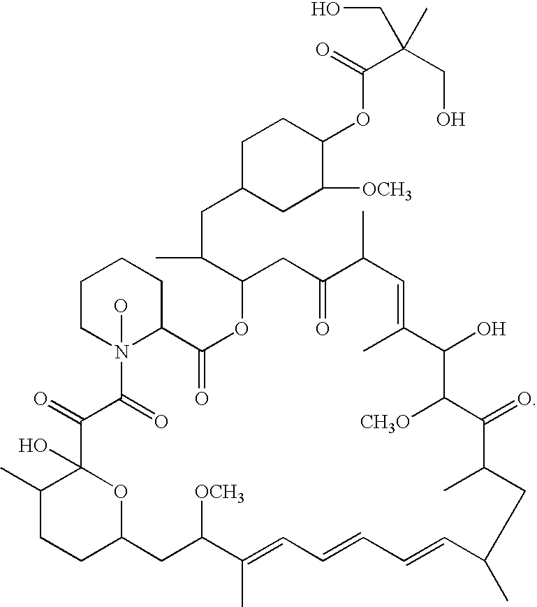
C1C(CC(C2OC(=O)C3CCCCN3(O)C(=O)C(=O)C3(O)C(C)CCC(O3)CC([OCH3])C(C)=CC=CC=CC(C)CC(C)C(=O)C([CH3O])C(O)C(C)=CC(C)C(=O)C2)C)CC([OCH3])C(OC(C(CO)(CO)C)=O)C1
